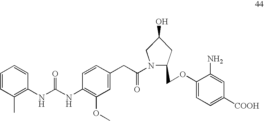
C1=CC(C)=C(NC(NC2=C(OC)C=C(CC(N3C(COC4=CC=C([COOH])C=C4N)CC(O)C3)=O)C=C2)=O)C=C1
